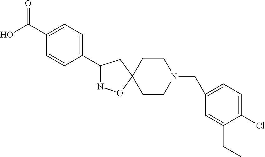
O=C(C1=CC=C(C2=NOC3(C2)CCN(CC2=CC=C(Cl)C(CC)=C2)CC3)C=C1)O
